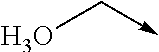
OC->C
